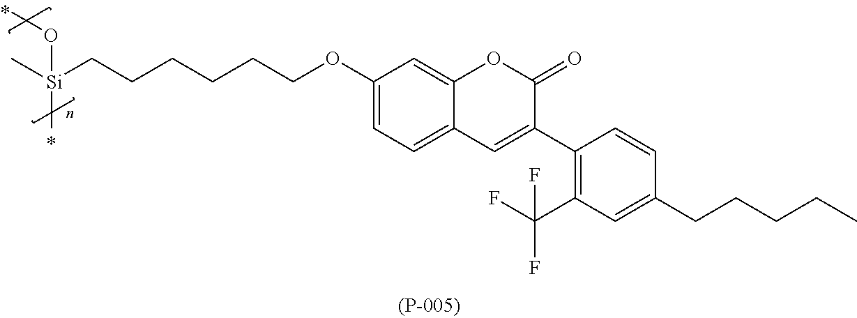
C1=C(OCCCCCC[Si](C)(OC)C)C=C2C(=C1)C=C(C1=C(C(F)(F)F)C=C(CCCCC)C=C1)C(=O)O2
